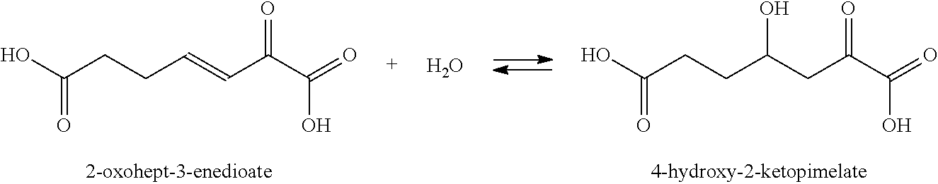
OC(CCC=CC(C(=O)O)=O)=O.OC(CCC(CC(C(=O)O)=O)O)=O.O
